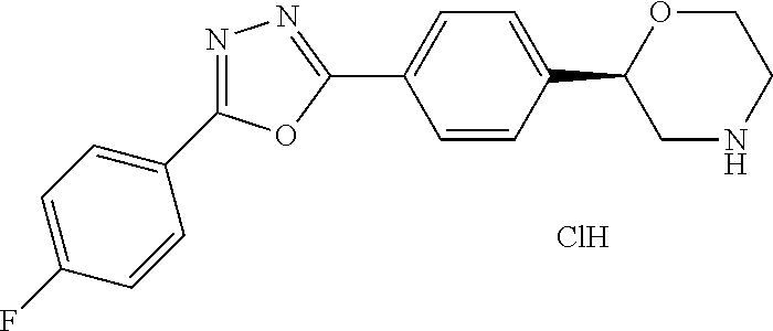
Cl.C1OC(C2=CC=C(C3=NN=C(C4=CC=C(F)C=C4)O3)C=C2)CNC1
